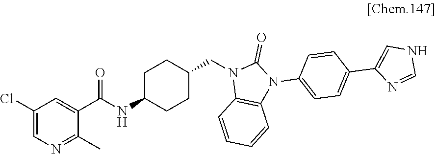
C1(Cl)=CN=C(C)C(C(NC2CCC(CN3C4=C(N(C5=CC=C(C6=CNC=N6)C=C5)C3=O)C=CC=C4)CC2)=O)=C1
